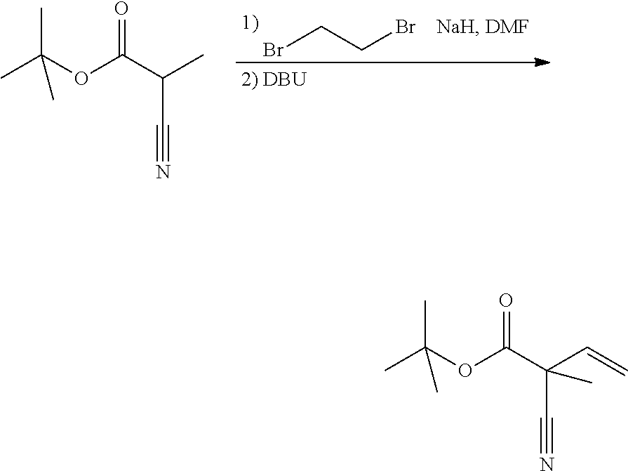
BrCCBr.CC(OC(C(C)C#N)=O)(C)C.CC(OC(C(C=C)(C#N)C)=O)(C)C
